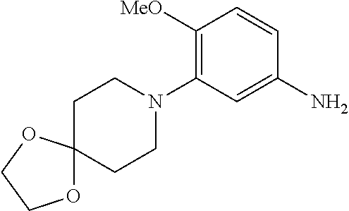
O1C2(OCC1)CCN(C1=C([MeO])C=CC(N)=C1)CC2
